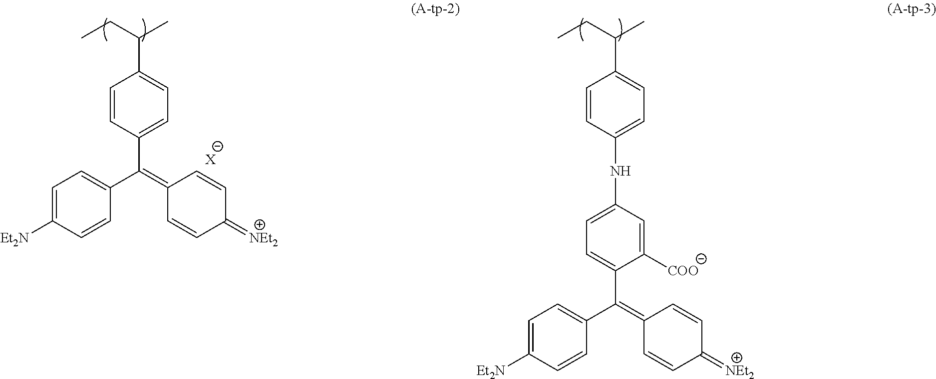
[X].C1=CC(C(=C2C=CC(=[NEt2])C=C2)C2=CC=C([Et2N])C=C2)=CC=C1C(CC)C.C1=CC(NC2=CC=C(C(=C3C=CC(=[NEt2])C=C3)C3=CC=C([Et2N])C=C3)C([COO])=C2)=CC=C1C(CC)C
